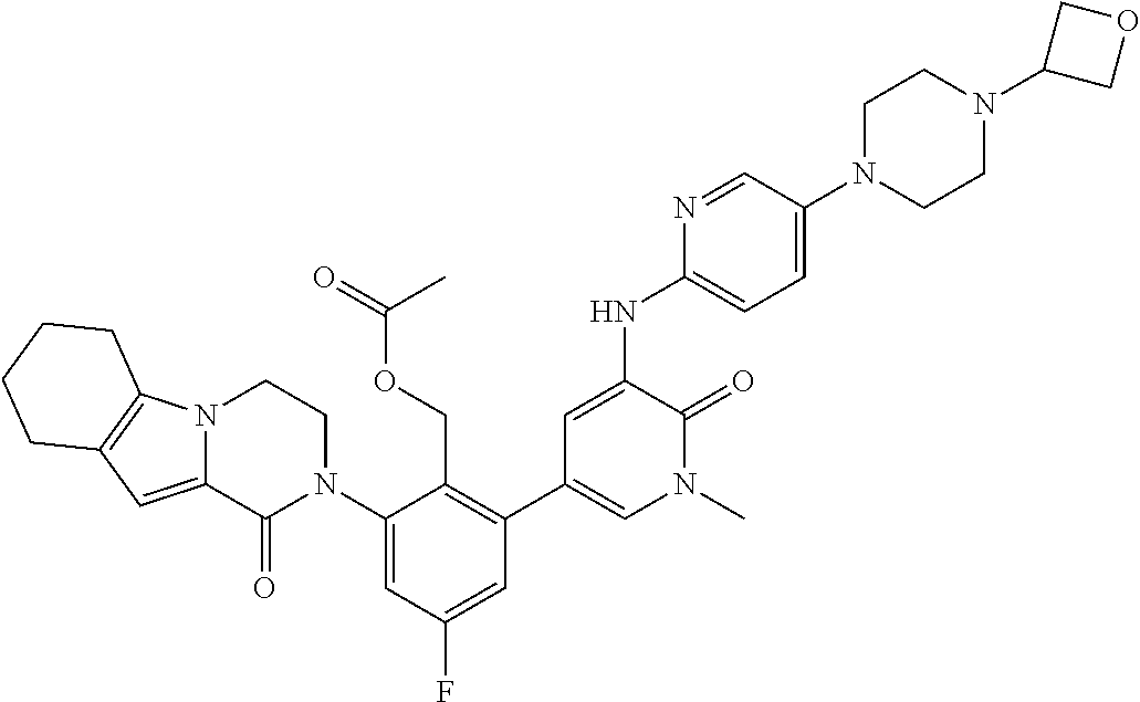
N12C(=CC3=C1CCCC3)C(=O)N(C1=CC(F)=CC(C3=CN(C)C(=O)C(NC4=CC=C(N5CCN(C6COC6)CC5)C=N4)=C3)=C1COC(C)=O)CC2
